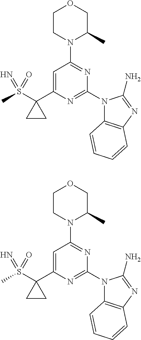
C1=C(C2(S(C)(=O)=N)CC2)N=C(N2C3=C(N=C2N)C=CC=C3)N=C1N1C(C)COCC1.C1=C(C2(S(C)(=O)=N)CC2)N=C(N2C3=C(N=C2N)C=CC=C3)N=C1N1C(C)COCC1
